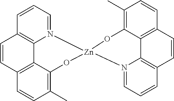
C1=CC=N2C3=C1C=CC1=C3C(=C(C)C=C1)O[Zn]21N2=CC=CC3=C2C2=C(C=CC(C)=C2O1)C=C3
